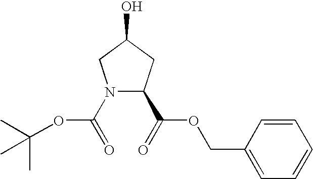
N1(C(=O)OC(C)(C)C)C(C(=O)OCC2=CC=CC=C2)CC(O)C1
